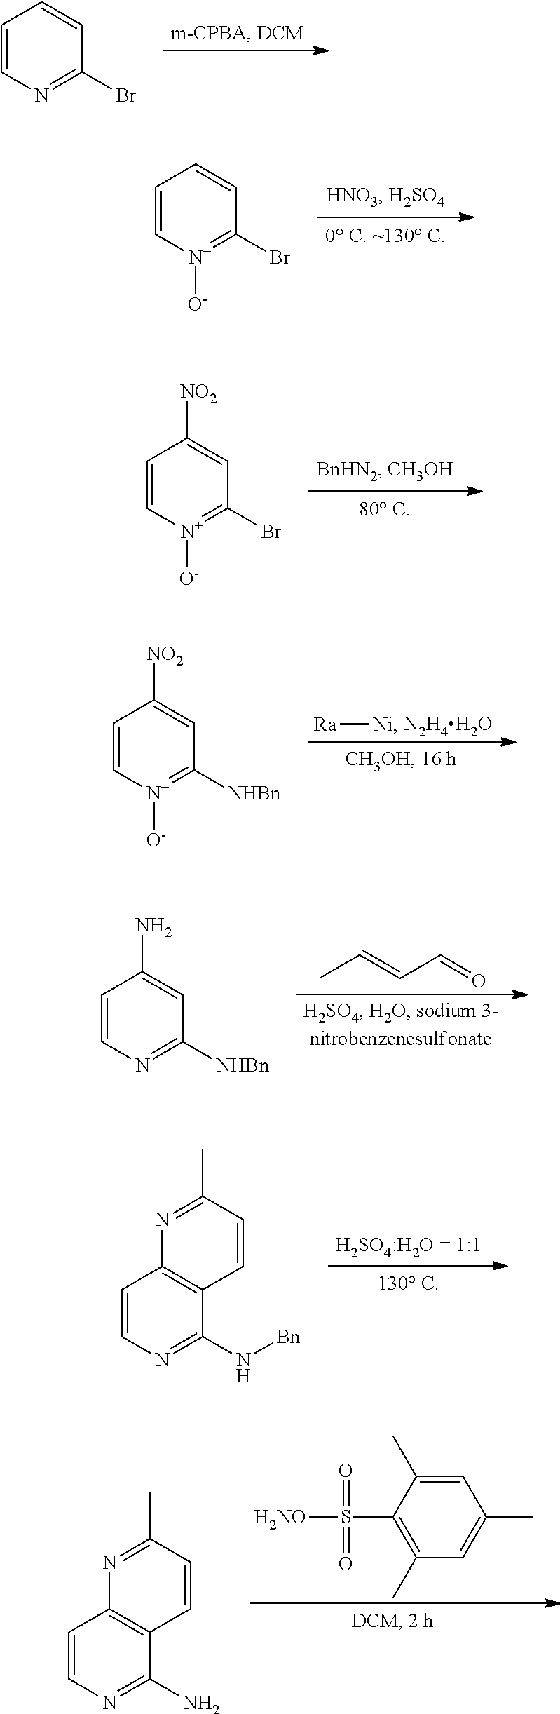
C1=CN=C(Br)C=C1.C1=C[N+]([O-])=C(Br)C=C1.C1=C[N+]([O-])=C(Br)C=C1[NO2].[N2H4H2O].[Ra][Ni].C1=C[N+]([O-])=C([NHBn])C=C1[NO2].CC=CC=O.C1=CN=C([NHBn])C=C1N.C1=CN=C(N[Bn])C2=C1N=C(C)C=C2.C1(S(=O)([H2NO])=O)=C(C)C=C(C)C=C1C.C1=CN=C(N)C2=C1N=C(C)C=C2
